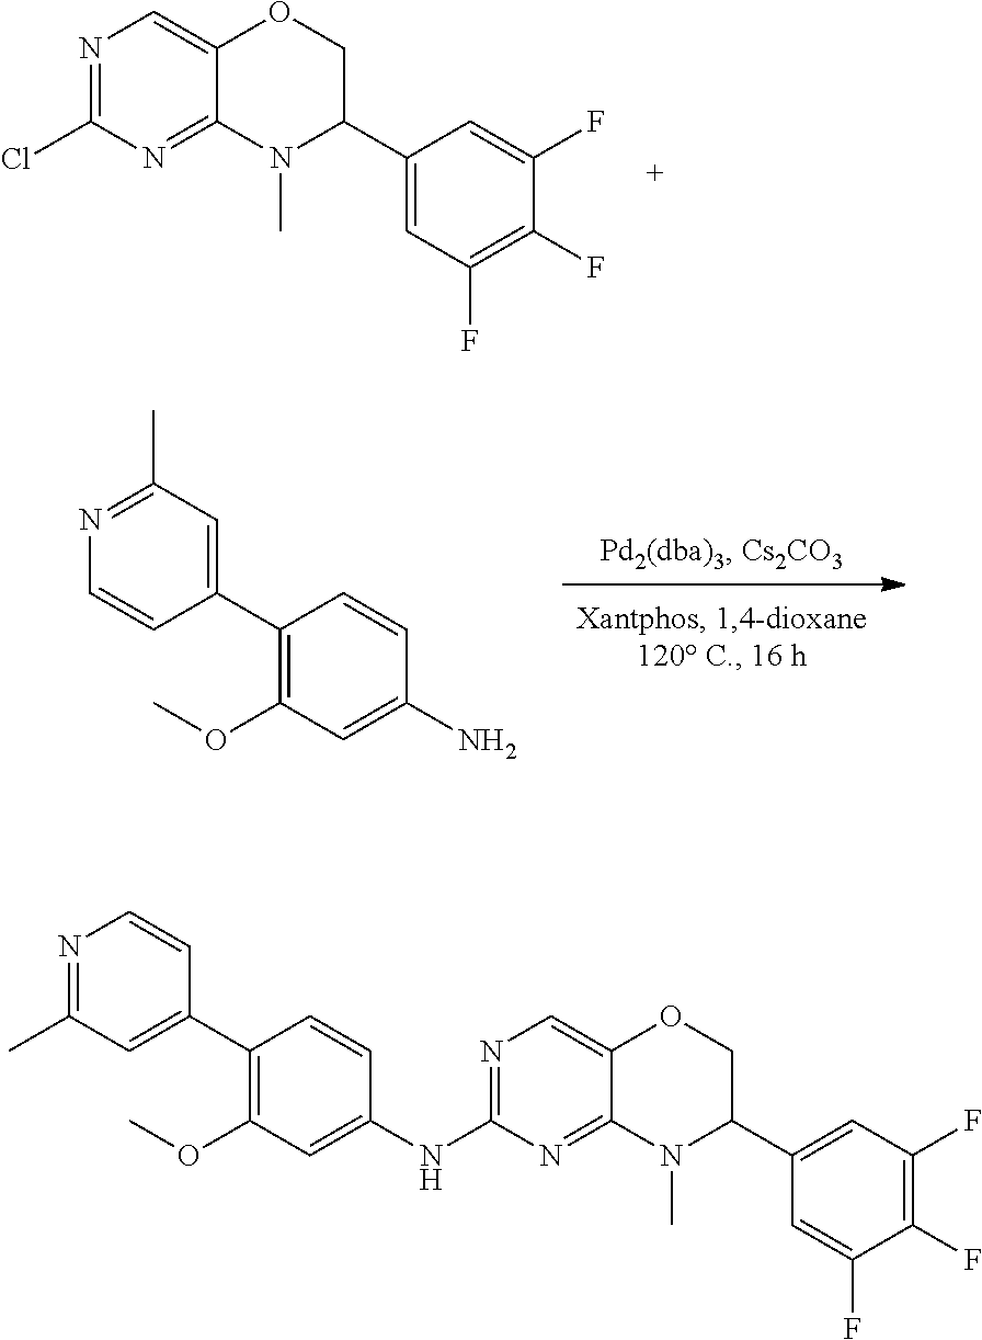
N1=C(Cl)N=C2C(=C1)OCC(C1=CC(F)=C(F)C(F)=C1)N2C.C1(NC2=NC=C3C(=N2)N(C)C(C2=CC(F)=C(F)C(F)=C2)CO3)=CC(OC)=C(C2=CC(C)=NC=C2)C=C1.NC1=CC(OC)=C(C2=CC(C)=NC=C2)C=C1
